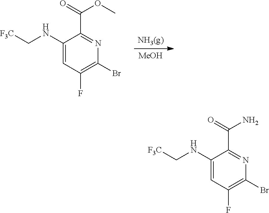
[NH3(g)].[MeOH].C1(NC[F3C])=CC(F)=C(Br)N=C1C(=O)OC.C1(NC[F3C])=CC(F)=C(Br)N=C1C(=O)N
